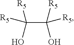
C(C([R5])([R5])O)([R5])([R5])O
